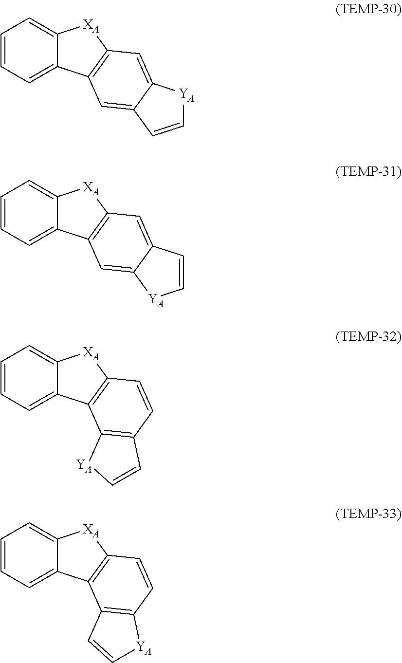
C1=CC=C2C(=C1)[XA]C1=C2C=C2C(=C1)[YA]C=C2.C1=CC=C2C(=C1)[XA]C1=C2C=C2C(=C1)C=C[YA]2.C1=CC=C2C(=C1)[XA]C1=C2C2=C(C=C1)C=C[YA]2.C1=CC=C2C(=C1)[XA]C1=C2C2=C(C=C1)[YA]C=C2
